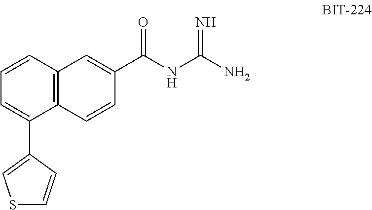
C12=C(C=CC=C1C1=CSC=C1)C=C(C(NC(N)=N)=O)C=C2
